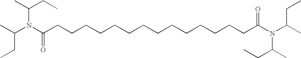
CC(N(C(CCCCCCCCCCCCCCC(N(C(C)CC)C(C)CC)=O)=O)C(CC)C)CC
